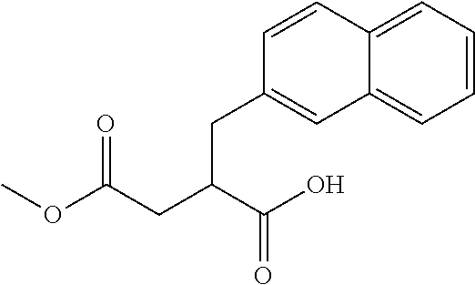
COC(CC(C(O)=O)CC1=CC2=CC=CC=C2C=C1)=O
